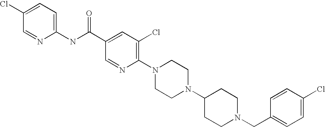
C1(Cl)=CC=C(CN2CCC(N3CCN(C4=C(Cl)C=C(C(NC5=CC=C(Cl)C=N5)=O)C=N4)CC3)CC2)C=C1
